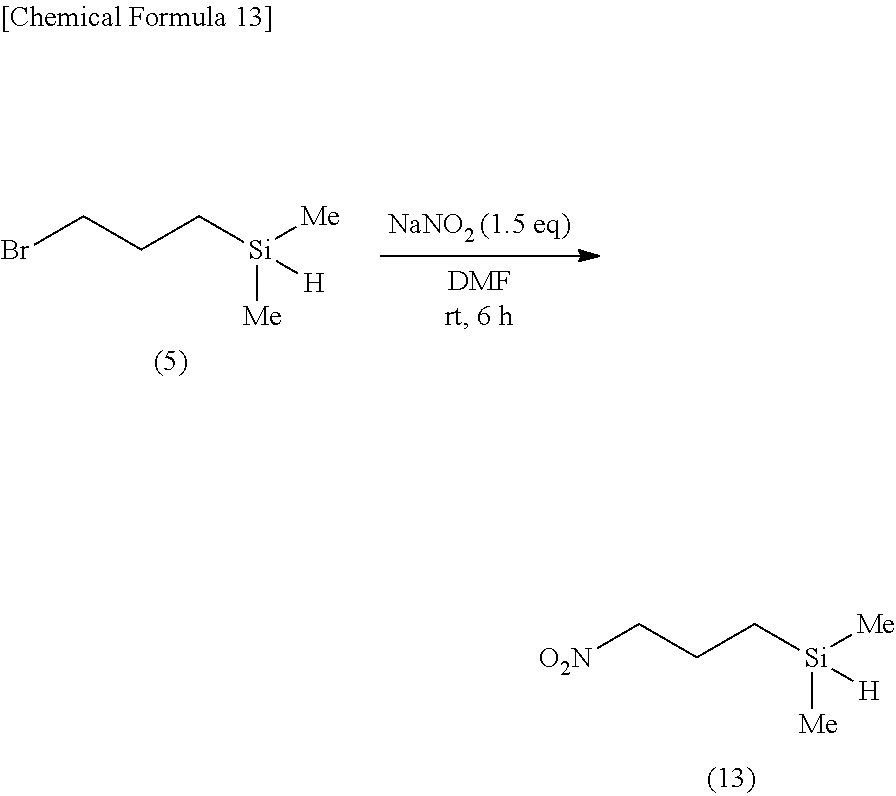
BrCCC[Si]([Me])([Me])[H].C(CC[Si]([Me])([Me])[H])[O2N]
